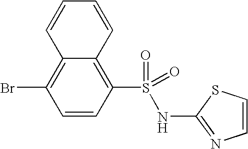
C1=CC(S(NC2=NC=CS2)(=O)=O)=C2C(=C1Br)C=CC=C2
